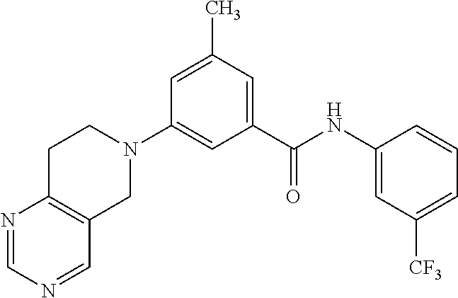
N1=CN=CC2=C1CCN(C1=CC(C(NC3=CC([CF3])=CC=C3)=O)=CC(C)=C1)C2
